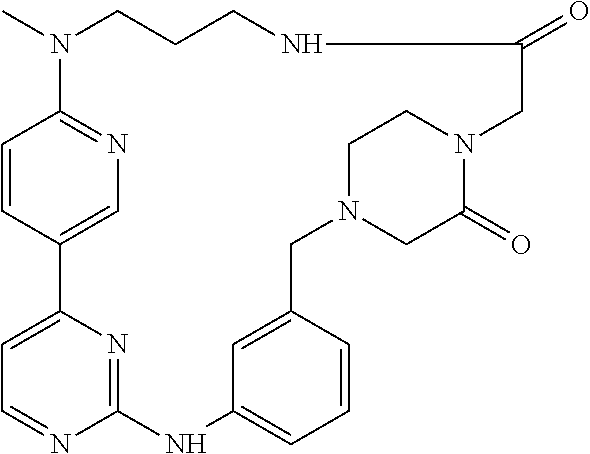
C1=CC2=CN=C1N(C)CCCNC(=O)CN1C(=O)CN(CC3=CC(=CC=C3)NC3=NC2=CC=N3)CC1
